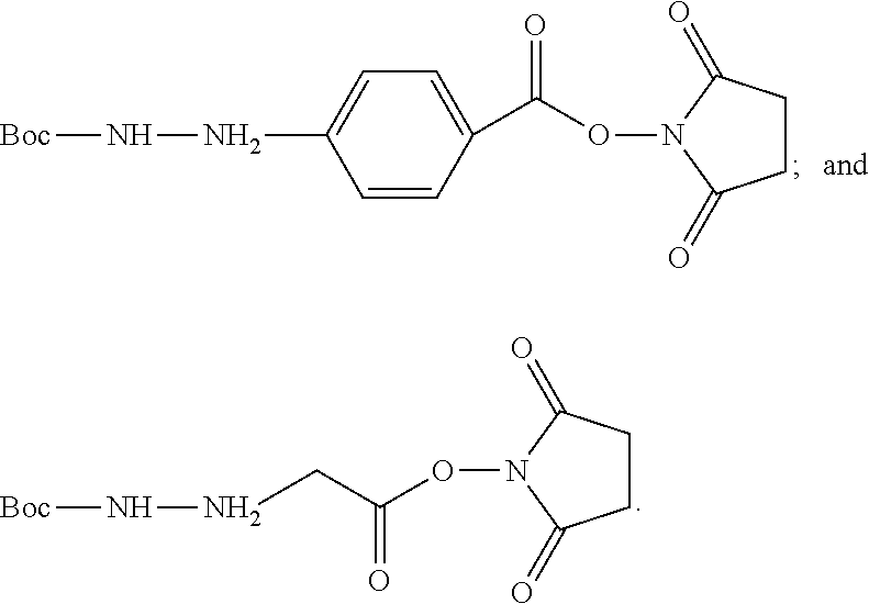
C1=CC(C(ON2C(=O)CCC2=O)=O)=CC=C1NN[Boc].C(C(ON1C(=O)CCC1=O)=O)NN[Boc]
